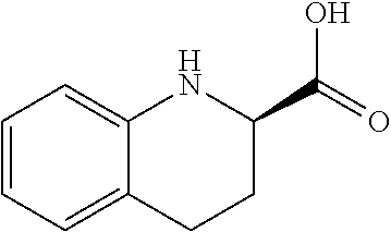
C12=CC=CC=C1NC(C(O)=O)CC2
